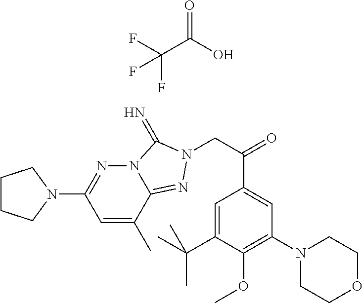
C1CCN(C2=NN3C(=NN(CC(=O)C4=CC(N5CCOCC5)=C(OC)C(C(C)(C)C)=C4)C3=N)C(C)=C2)C1.C(C(O)=O)(F)(F)F
